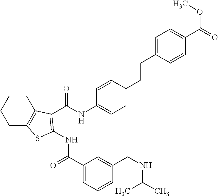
C1C2=C(CCC1)C(C(NC1=CC=C(CCC3=CC=C(C(=O)OC)C=C3)C=C1)=O)=C(NC(=O)C1=CC=CC(CNC(C)C)=C1)S2
